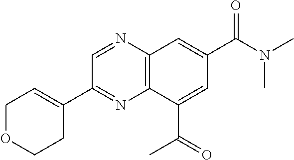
C12=C(N=CC(C3=CCOCC3)=N1)C=C(C(N(C)C)=O)C=C2C(=O)C
